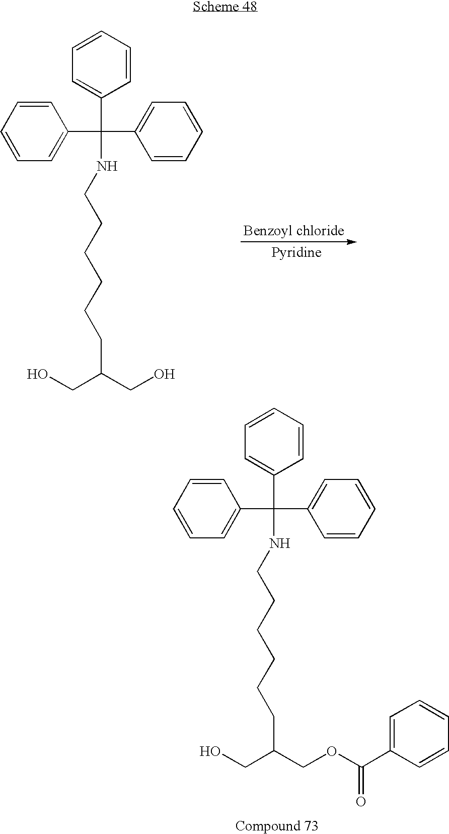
N(CCCCCCC(COC(C1=CC=CC=C1)=O)CO)C(C1=CC=CC=C1)(C1=CC=CC=C1)C1=CC=CC=C1.N(CCCCCCC(CO)CO)C(C1=CC=CC=C1)(C1=CC=CC=C1)C1=CC=CC=C1
